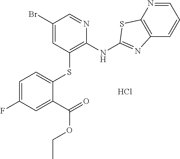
C1(Br)=CC(SC2=CC=C(F)C=C2C(=O)OCC)=C(NC2=NC3=C(N=CC=C3)S2)N=C1.Cl
